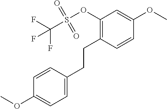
C1=CC(CCC2=C(OS(C(F)(F)F)(=O)=O)C=C(OC)C=C2)=CC=C1OC
